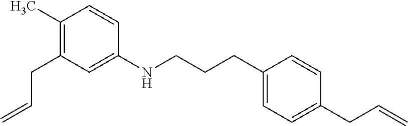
C1(C)=C(CC=C)C=C(NCCCC2=CC=C(CC=C)C=C2)C=C1
